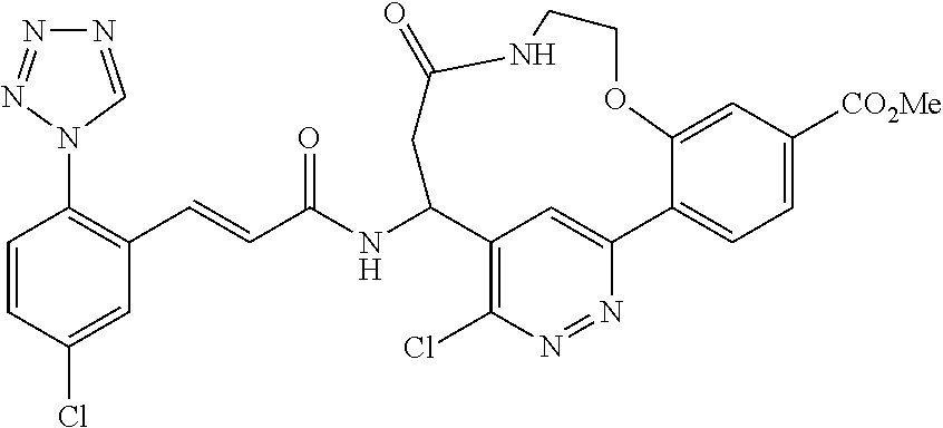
C(C(NC1C2=C(Cl)N=NC(=C2)C2=CC=C([CO2Me])C=C2OCCNC(=O)C1)=O)=CC1=C(N2C=NN=N2)C=CC(Cl)=C1
